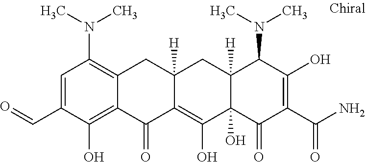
C12([H])C(O)(C(=O)C(C(N)=O)=C(O)C1N(C)C)C(O)=C1C([H])(C2)CC2=C(N(C)C)C=C(C=O)C(O)=C2C1=O
